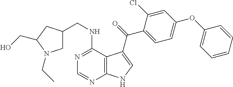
N1=C(NCC2CN(CC)C(CO)C2)C2=C(N=C1)NC=C2C(=O)C1=CC=C(OC2=CC=CC=C2)C=C1Cl
